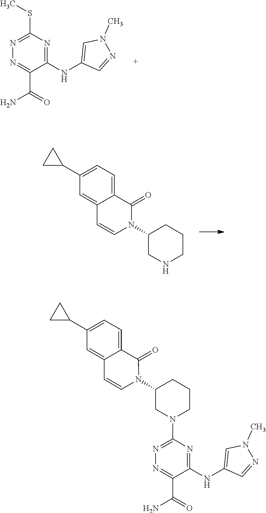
CSC1=NN=C(C(=O)N)C(NC2=CN(C)N=C2)=N1.C1(N2C(=O)C3=CC=C(C4CC4)C=C3C=C2)CNCCC1.C1(N2C(=O)C3=CC=C(C4CC4)C=C3C=C2)CN(C2=NN=C(C(=O)N)C(NC3=CN(C)N=C3)=N2)CCC1
